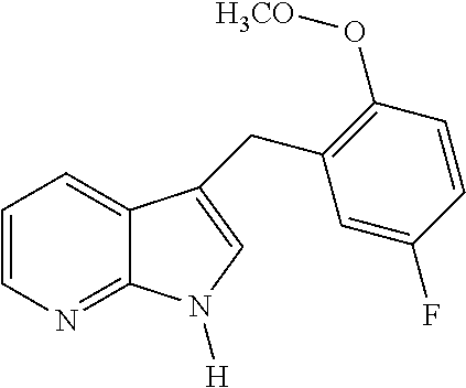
C1=CN=C2C(=C1)C(CC1=C(O[H3CO])C=CC(F)=C1)=CN2[H]
